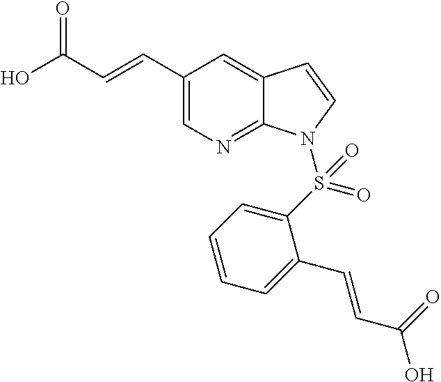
C(C1=CN=C2C(=C1)C=CN2S(C1=CC=CC=C1C=CC(O)=O)(=O)=O)=CC(O)=O
